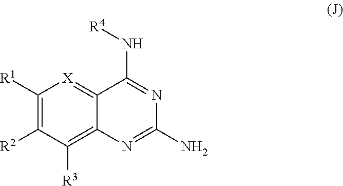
C1([R1])=C([R2])C([R3])=C2C(=[X]1)C(N[R4])=NC(N)=N2
